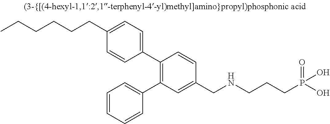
C(CCCC1=CC=C(C2=C(C3=CC=CC=C3)C=C(CNCCCP(O)(O)=O)C=C2)C=C1)CC
